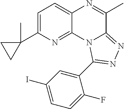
C1=C(C2(C)CC2)N=C2C(=C1)N=C(C)C1=NN=C(C3=CC(I)=CC=C3F)N21
